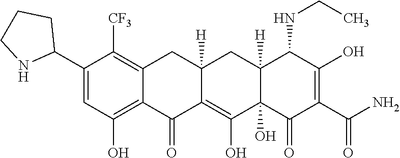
C12=C(O)C=C(C3CCCN3)C([CF3])=C1CC1([H])C(=C(O)C3(O)C([H])(C1)C(NCC)C(O)=C(C(N)=O)C3=O)C2=O
